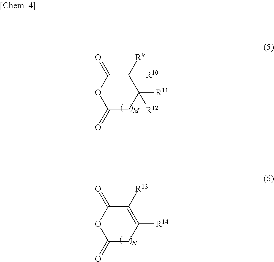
O1C(=O)CC([R11])([R12])C([R9])([R10])C1=O.O1C(=O)CC([R14])=C([R13])C1=O
